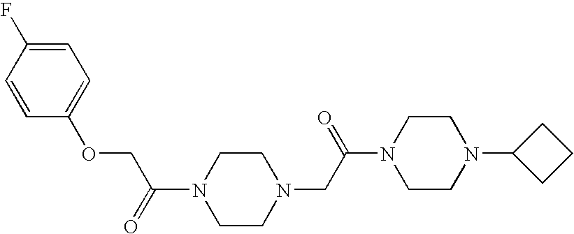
N1(C(=O)COC2=CC=C(F)C=C2)CCN(CC(N2CCN(C3CCC3)CC2)=O)CC1
